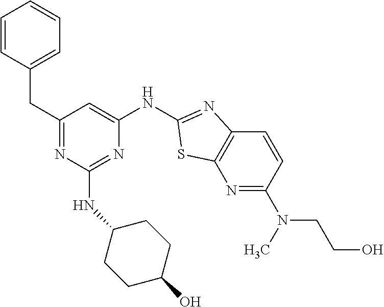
C1(CC2=CC=CC=C2)=NC(NC2CCC(O)CC2)=NC(NC2=NC3=C(N=C(N(CCO)C)C=C3)S2)=C1
